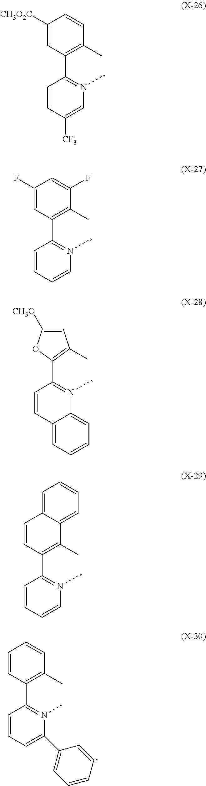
[CH3O2C]C1=CC(C2=N(C)C=C([CF3])C=C2)=C(C)C=C1.FC1=CC(C2=N(C)C=CC=C2)=C(C)C(F)=C1.C12=CC=CC=C1N(C)=C(C1=C(C)C=C([CH3O])O1)C=C2.C1=CC(C2=N(C)C=CC=C2)=C(C)C2=CC=CC=C12.C1=CC(C2=N(C)C(C3=CC=CC=C3)=CC=C2)=C(C)C=C1
